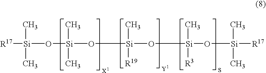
[R17][Si](O[Si](O[Si](O[Si](O[Si]([R17])(C)C)(C)[R3])(C)[R19])(C)C)(C)C
